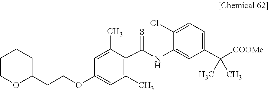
C1=C(NC(C2=C(C)C=C(OCCC3OCCCC3)C=C2C)=S)C(Cl)=CC=C1C([COOMe])(C)C
